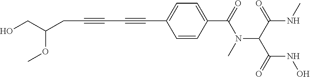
C(C#CC#CC1=CC=C(C(=O)N(C(C(NC)=O)C(=O)NO)C)C=C1)C(CO)OC
